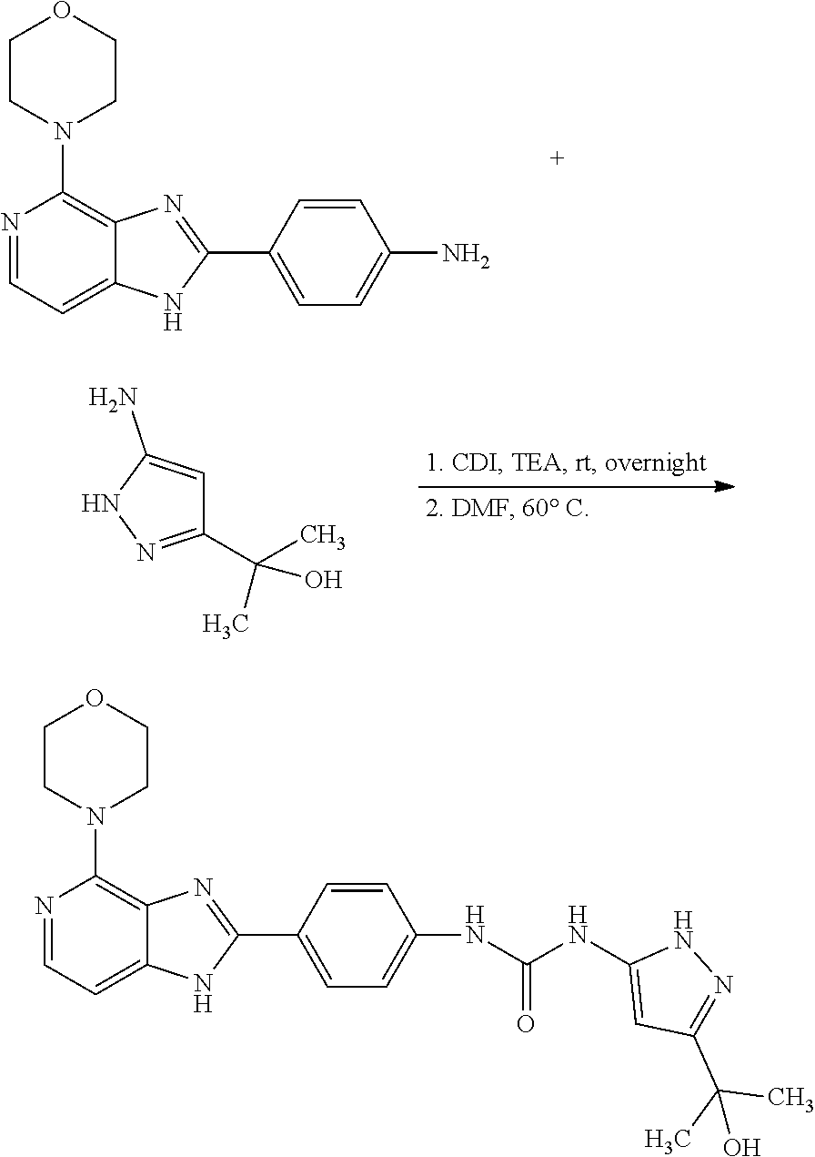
N1=CC=C2C(=C1N1CCOCC1)N=C(C1=CC=C(N)C=C1)N2.C1(C(C)(C)O)=NNC(N)=C1.N1=CC=C2C(=C1N1CCOCC1)N=C(C1=CC=C(NC(NC3=CC(C(C)(C)O)=NN3)=O)C=C1)N2
